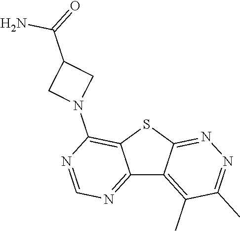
C12=NC=NC(N3CC(C(N)=O)C3)=C1SC1=NN=C(C)C(C)=C21
